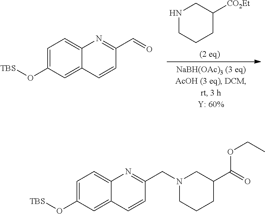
N1CCCC([CO2Et])C1.C1=C(O[TBS])C=C2C(=C1)N=C(C=O)C=C2.C1=C(O[TBS])C=C2C(=C1)N=C(CN1CCCC(C(=O)OCC)C1)C=C2
